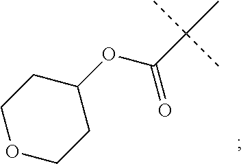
C1(OC(C(C)(C)C)=O)CCOCC1
